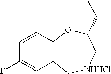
C12=C(C=CC(F)=C1)OC(CC)C[NHHCl]C2
